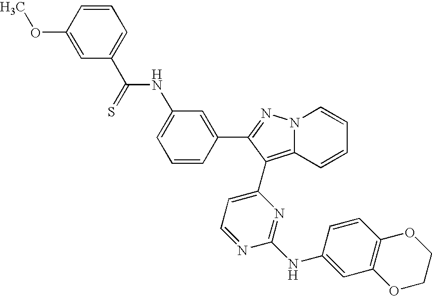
C1=CC=C(C(=S)NC2=CC=CC(C3=NN4C(=C3C3=CC=NC(NC5=CC6=C(C=C5)OCCO6)=N3)C=CC=C4)=C2)C=C1OC
